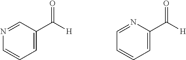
N1=CC(C([H])=O)=CC=C1.C1=NC(C([H])=O)=CC=C1
